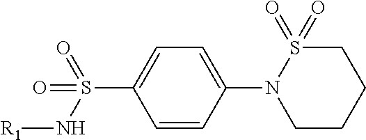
C1CCCS(=O)(=O)N1C1=CC=C(S(N[R1])(=O)=O)C=C1
